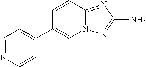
C1=CC2=NC(N)=NN2C=C1C1=CC=NC=C1
